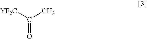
C(=O)([YF2C])C
